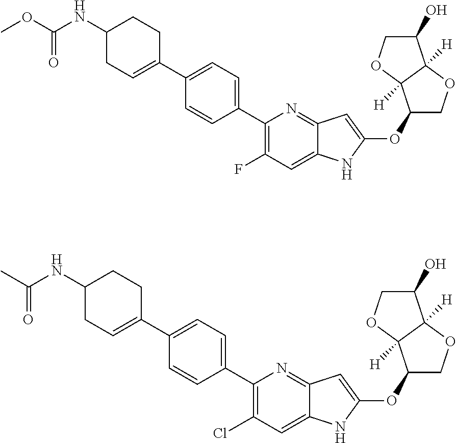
C1(C2=CC=C(C3=C(F)C=C4C(=N3)C=C(OC3COC5([H])C3([H])OCC5O)N4)C=C2)=CCC(NC(=O)OC)CC1.C1(C2=CC=C(C3=C(Cl)C=C4C(=N3)C=C(OC3COC5([H])C3([H])OCC5O)N4)C=C2)=CCC(NC(=O)C)CC1
